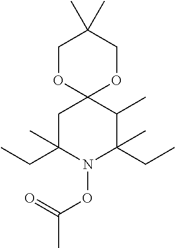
C1(C)(C)COC2(OC1)CC(C)(CC)N(OC(C)=O)C(C)(CC)C2C
